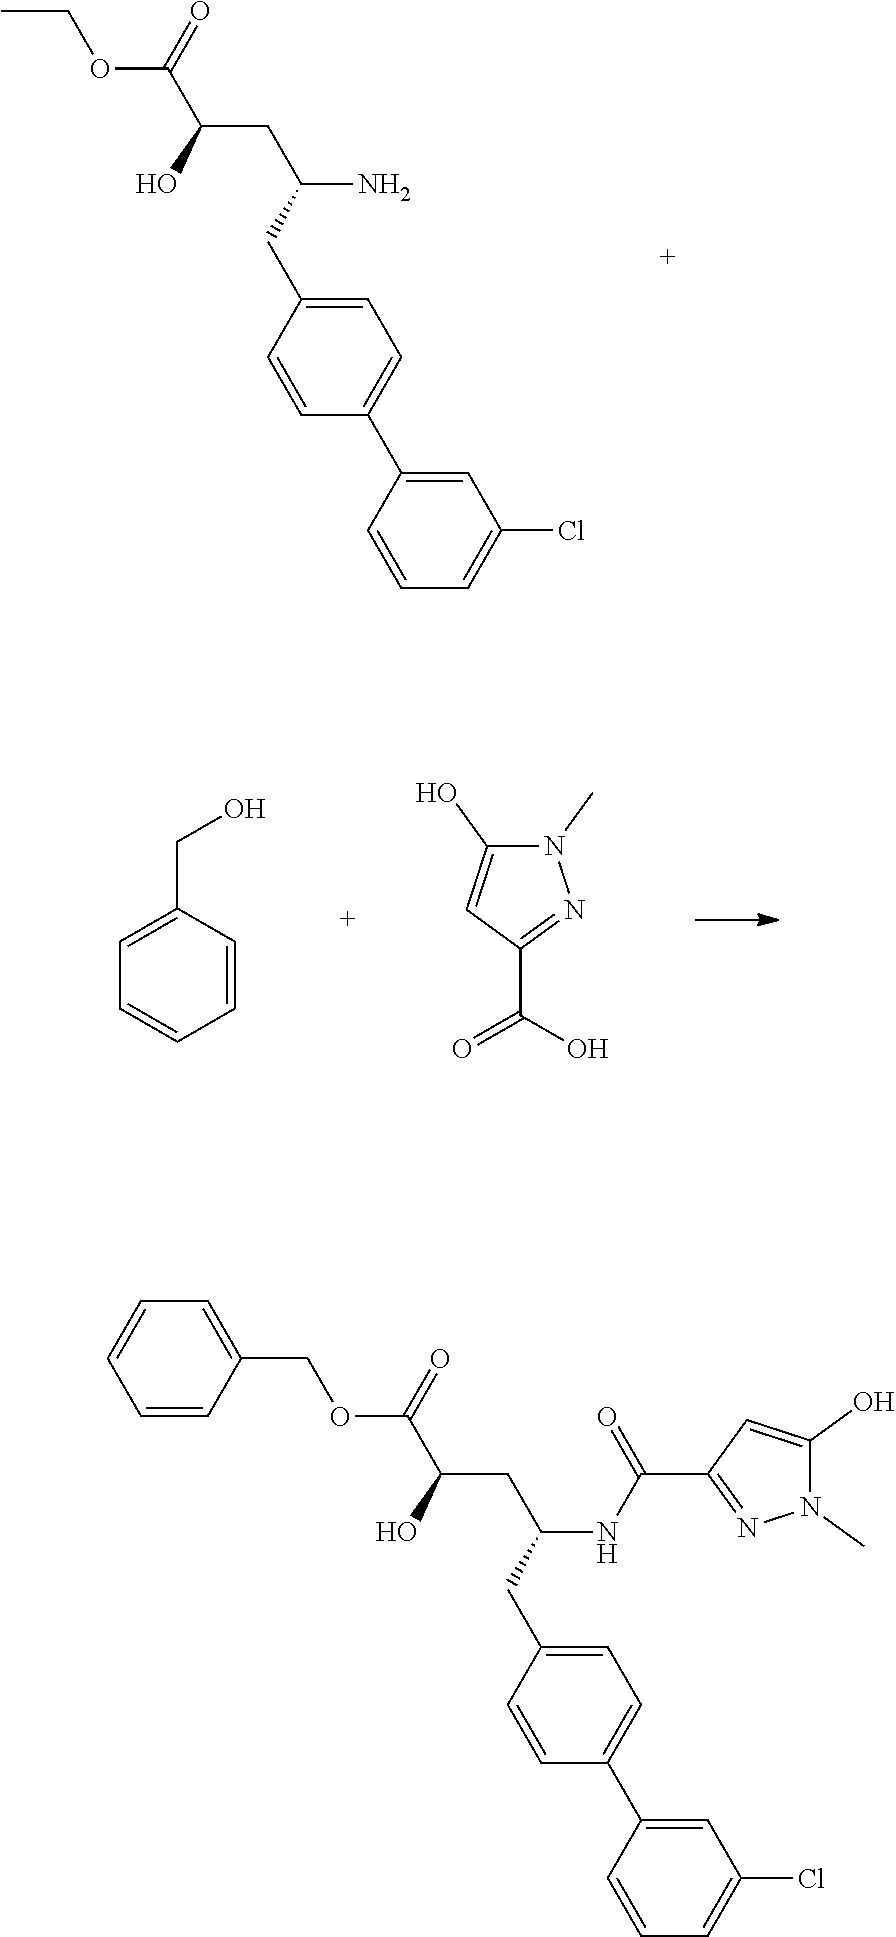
C(OC(C(O)CC(CC1=CC=C(C2=CC(Cl)=CC=C2)C=C1)N)=O)C.C1=C(CO)C=CC=C1.N1(C)C(O)=CC(C(O)=O)=N1.C1(COC(C(O)CC(CC2=CC=C(C3=CC(Cl)=CC=C3)C=C2)NC(C2=NN(C)C(O)=C2)=O)=O)=CC=CC=C1
